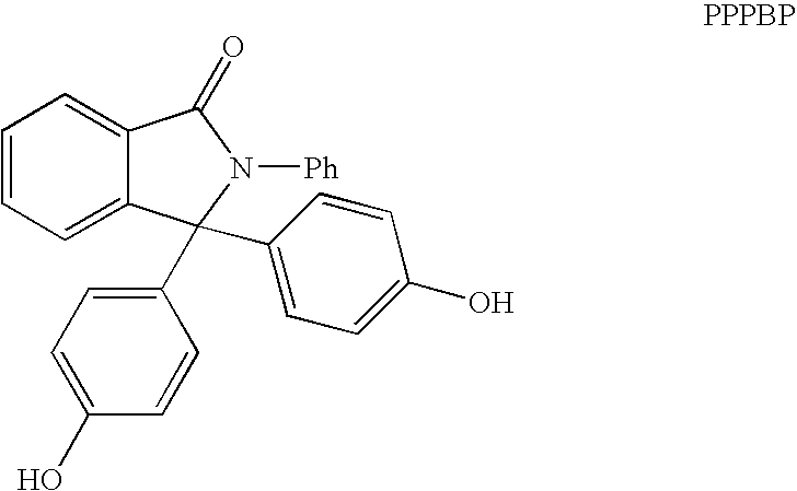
C1=CC=C2C(=C1)C(=O)N([Ph])C2(C1=CC=C(O)C=C1)C1=CC=C(O)C=C1
